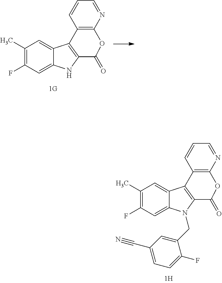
C1(C)=C(F)C=C2C(=C1)C1=C(N2CC2=CC(C#N)=CC=C2F)C(=O)OC2=C1C=CC=N2.C1(C)=C(F)C=C2C(=C1)C1=C(N2)C(=O)OC2=C1C=CC=N2
